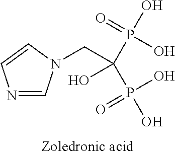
N1=CN(CC(P(O)(=O)O)(O)P(O)(O)=O)C=C1
